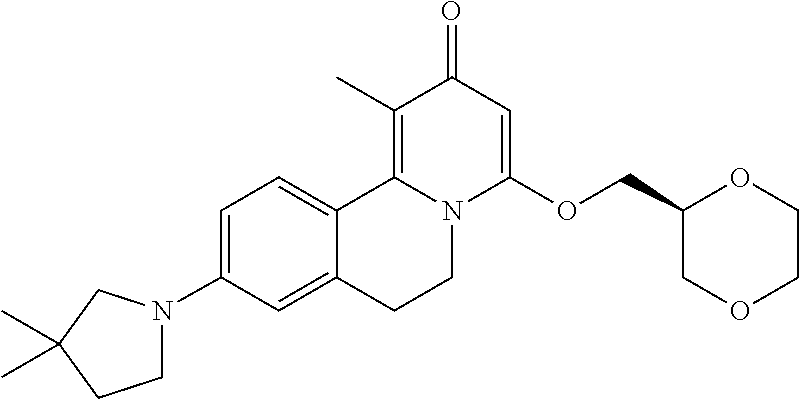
C1=C(N2CCC(C)(C)C2)C=C2C(=C1)C1=C(C)C(=O)C=C(OCC3COCCO3)N1CC2
